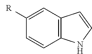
C1([R])=CC2=C(C=C1)NC=C2
